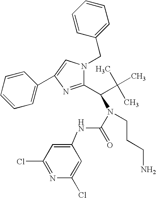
C1(C(C(C)(C)C)N(C(=O)NC2=CC(Cl)=NC(Cl)=C2)CCCN)=NC(C2=CC=CC=C2)=CN1CC1=CC=CC=C1
